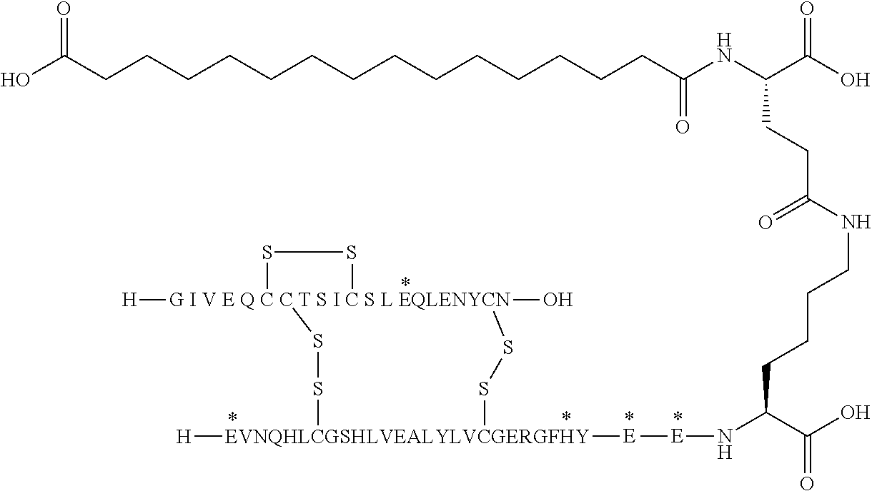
N(CCCCC(N[E][E][EVNQHLCGSHLVEALYLVCGERGFHY]1([H])SS[G I V E Q C C T S I C S L EQLENYCN]2(O)([H])(SS1)SS2)C(O)=O)C(CCC(NC(CCCCCCCCCCCCCCC(O)=O)=O)C(O)=O)=O
